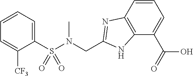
C1(S(N(CC2=NC3=C(N2)C(C(O)=O)=CC=C3)C)(=O)=O)=CC=CC=C1[CF3]
